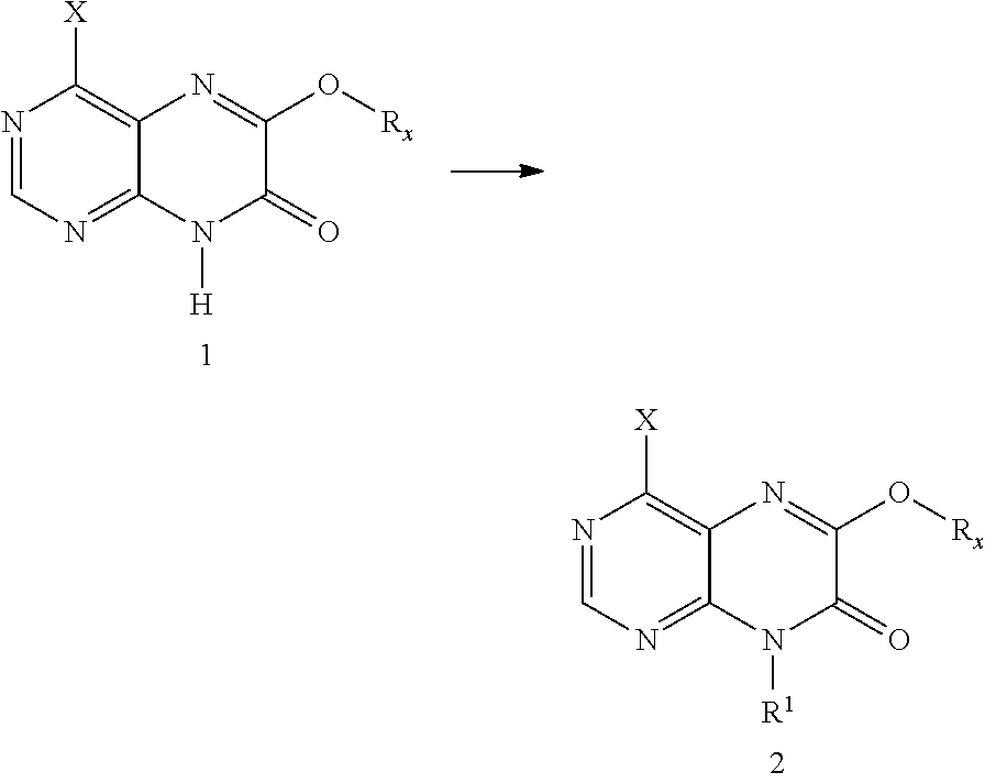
N1=CN=C2C(=C1[X])N=C(O[Rx])C(=O)N2[R1].N1=CN=C2C(=C1[X])N=C(O[Rx])C(=O)N2[H]
